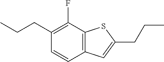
C1(CCC)=C(F)C2=C(C=C1)C=C(CCC)S2
